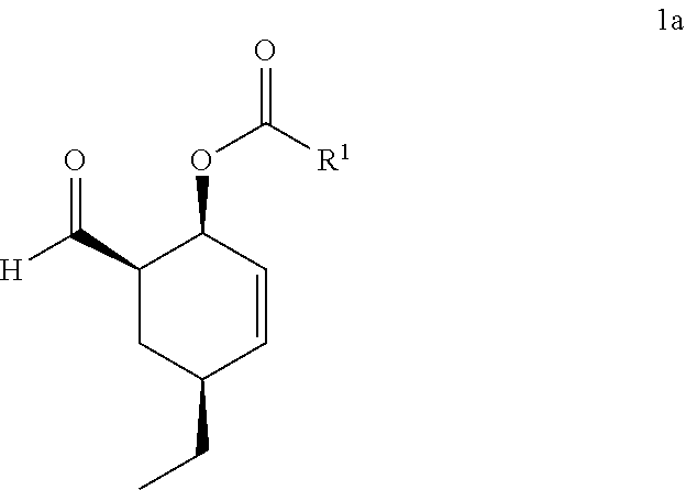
C1(C([H])=O)CC(CC)C=CC1OC([R1])=O
